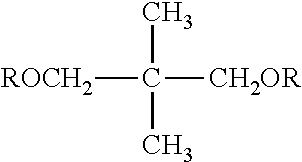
[ROCH2]C(C)(C)[CH2OR]
